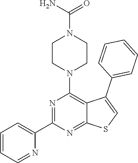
C1=CC=NC(C2=NC(N3CCN(C(N)=O)CC3)=C3C(=N2)SC=C3C2=CC=CC=C2)=C1
